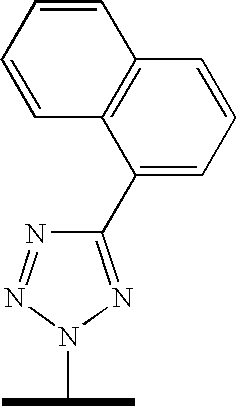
C1(C2=CC=CC3=C2C=CC=C3)=NN(C(C)C)N=N1
